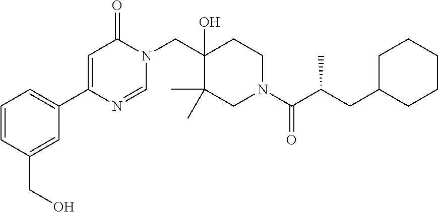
C1(C2=CC(=O)N(CC3(O)C(C)(C)CN(C(C(CC4CCCCC4)C)=O)CC3)C=N2)=CC=CC(CO)=C1
